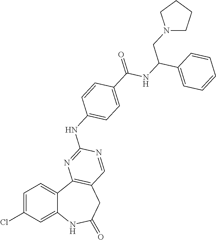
C1=C(Cl)C=C2C(=C1)C1=C(CC(=O)N2)C=NC(NC2=CC=C(C(=O)NC(C3=CC=CC=C3)CN3CCCC3)C=C2)=N1
